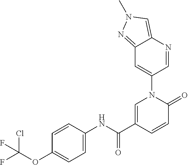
C1=C(C(NC2=CC=C(OC(F)(Cl)F)C=C2)=O)C=CC(=O)N1C1=CC2=NN(C)C=C2N=C1
